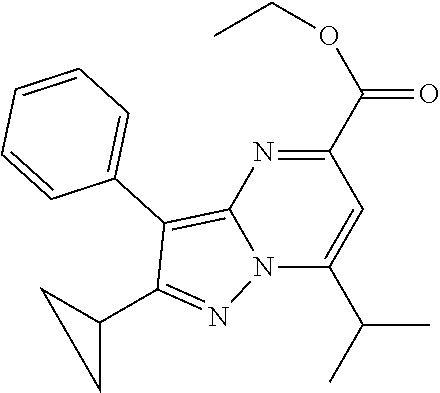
N12C(C(C)C)=CC(C(OCC)=O)=NC1=C(C1=CC=CC=C1)C(C1CC1)=N2
